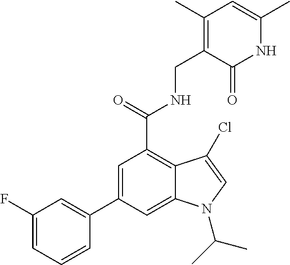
C1=C(C2=CC(F)=CC=C2)C=C2C(=C1C(NCC1=C(C)C=C(C)NC1=O)=O)C(Cl)=CN2C(C)C
